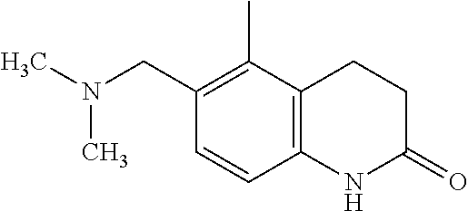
CC1=C(CN(C)C)C=CC2=C1CCC(=O)N2
